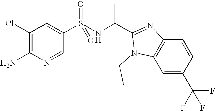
C1(Cl)=C(N)N=CC(S(NC(C2=NC3=C(C=C(C(F)(F)F)C=C3)N2CC)C)(=O)=O)=C1
